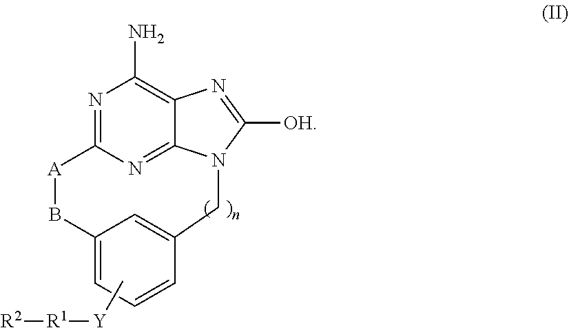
[R2][R1][Y]C.N1=C2N=C3C(=C1N)N=C([OH])N3CC1=CC(=CC=C1)B[A]2
